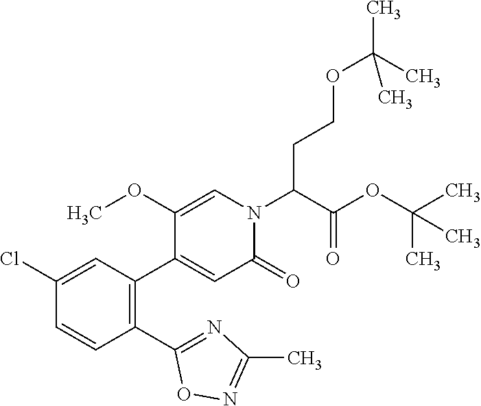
C1(C2=NC(C)=NO2)=C(C2=CC(=O)N(C(C(OC(C)(C)C)=O)CCOC(C)(C)C)C=C2OC)C=C(Cl)C=C1
